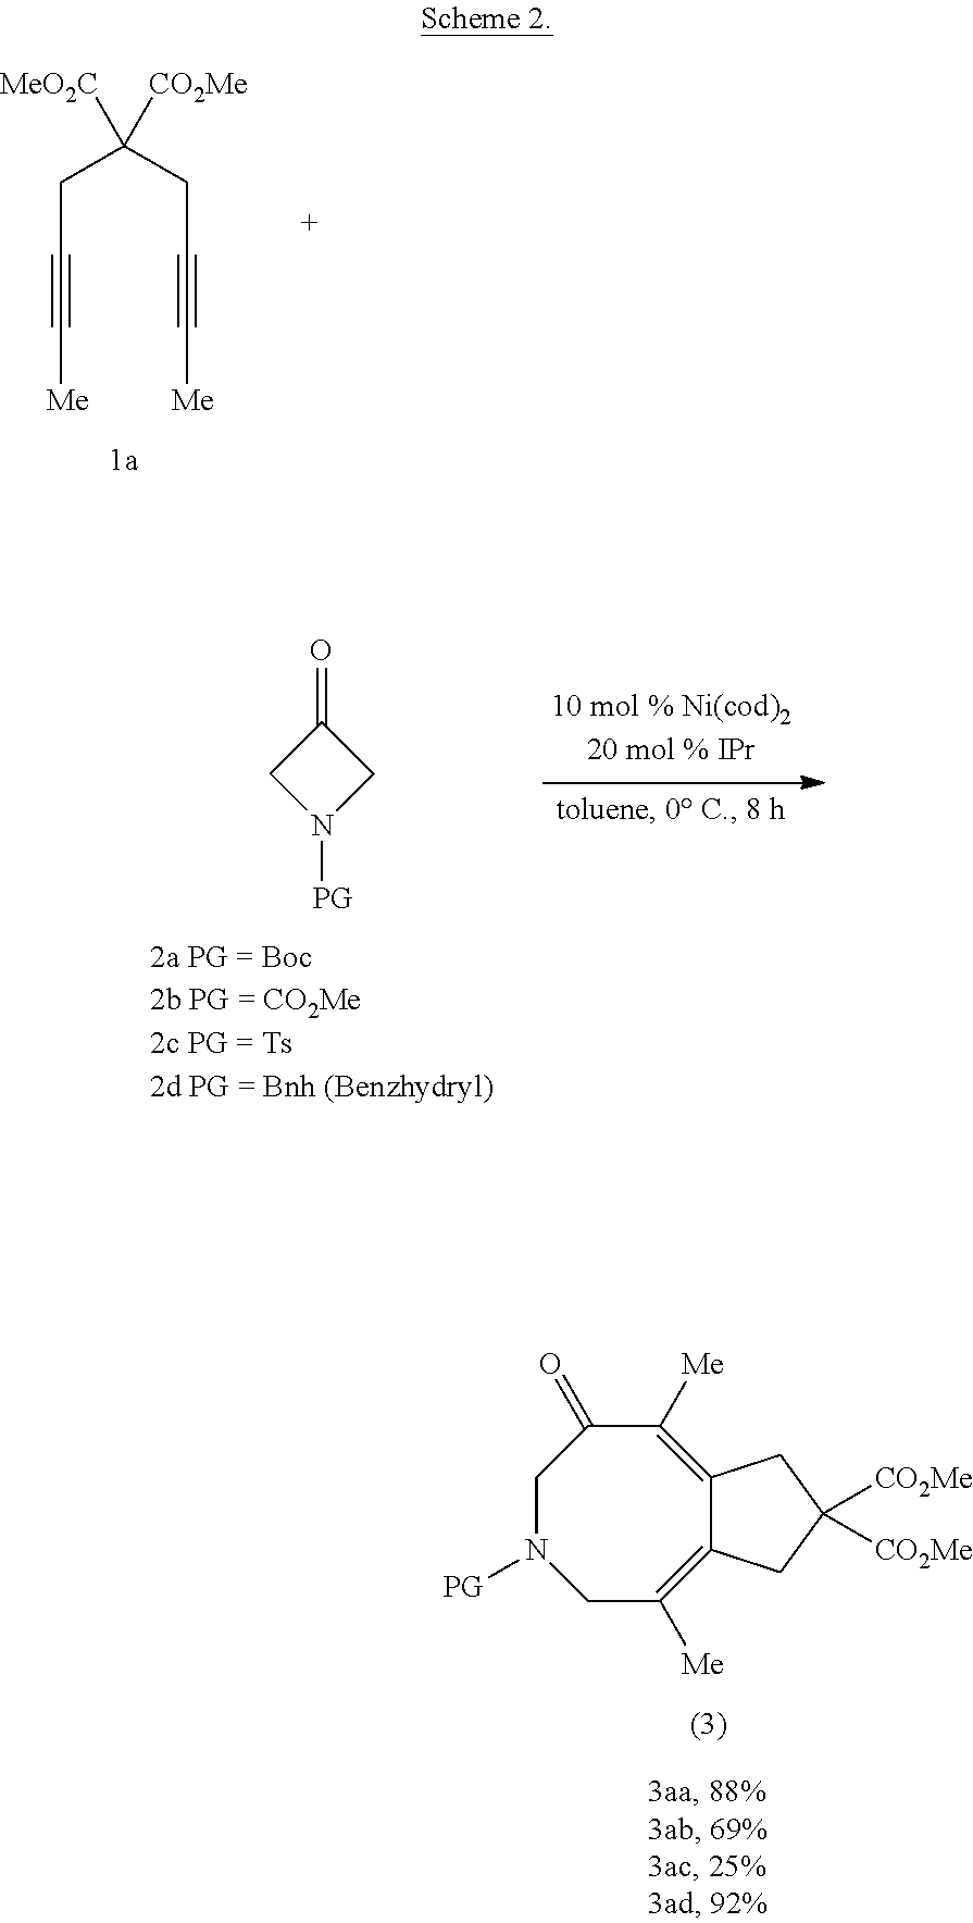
C(CC#C[Me])(CC#C[Me])([MeO2C])[CO2Me].C1(=O)CN([PG])C1.C1N([PG])CC([Me])=C2C(=C([Me])C1=O)CC([CO2Me])([CO2Me])C2
